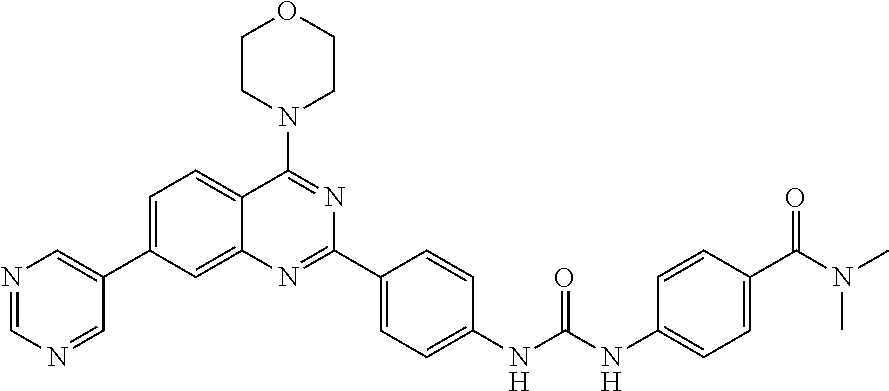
C12=CC(C3=CN=CN=C3)=CC=C1C(N1CCOCC1)=NC(C1=CC=C(NC(NC3=CC=C(C(N(C)C)=O)C=C3)=O)C=C1)=N2
